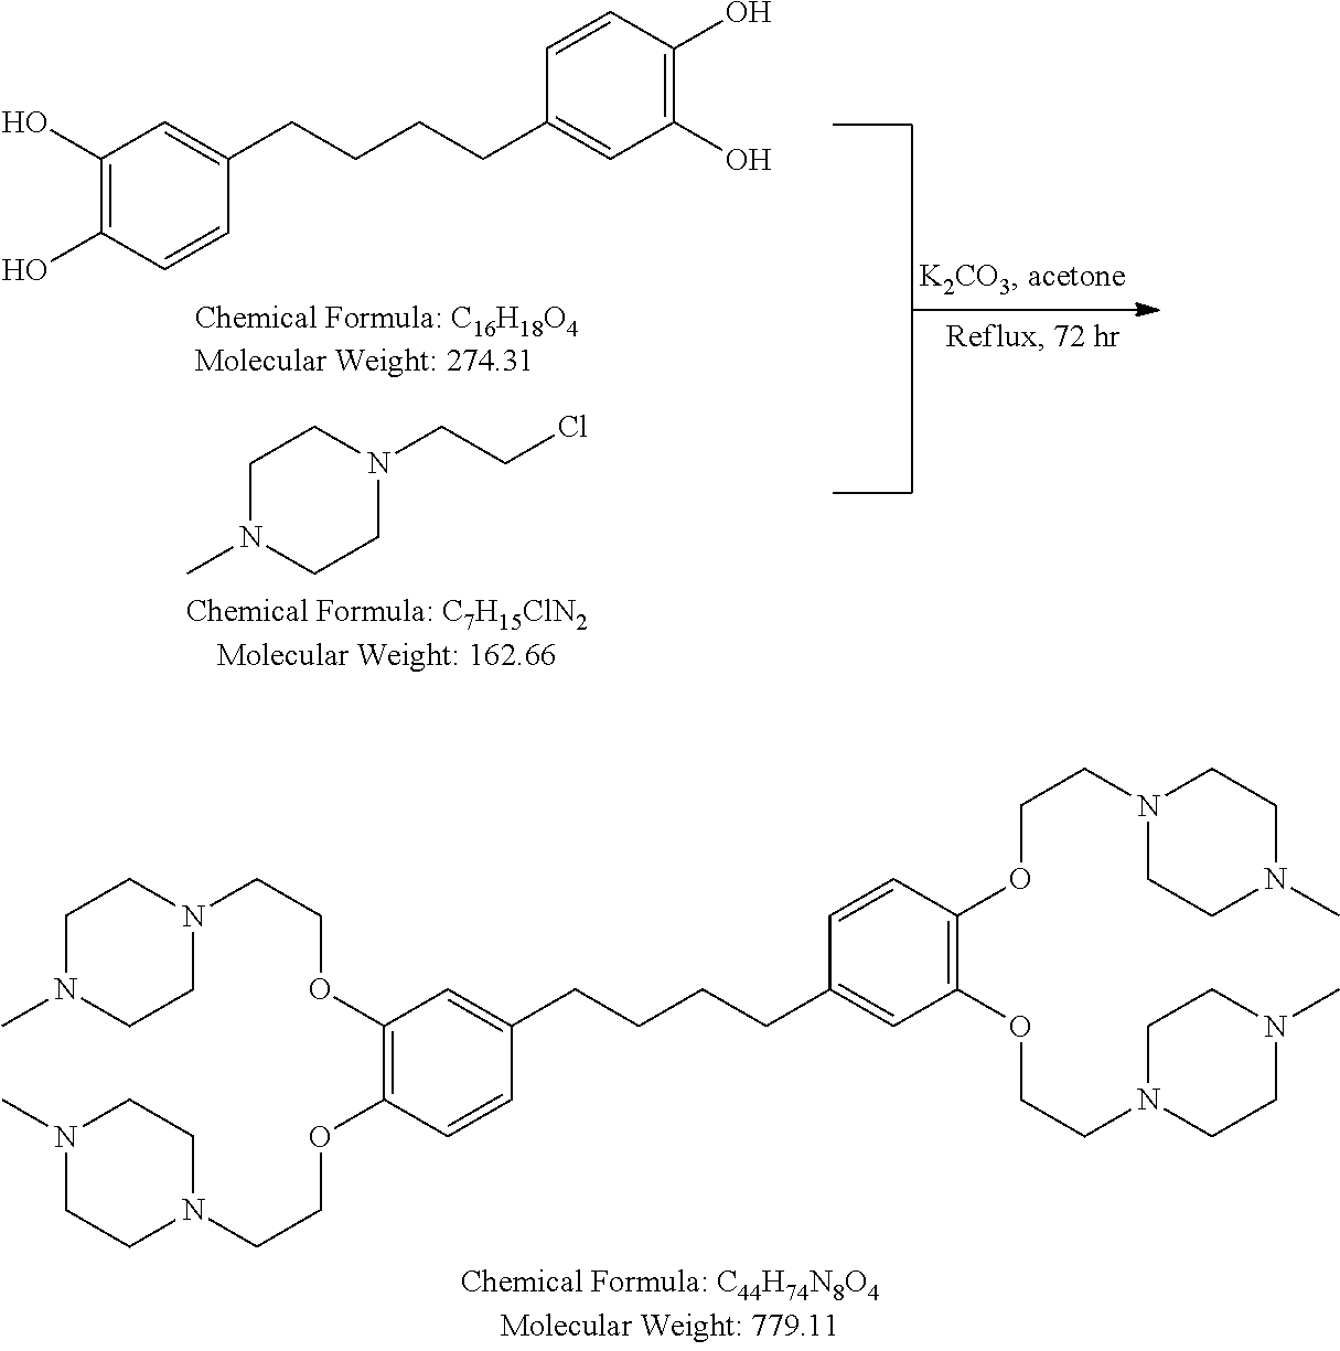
C1(O)=C(O)C=CC(CCCCC2=CC(O)=C(O)C=C2)=C1.C1N(C)CCN(CCCl)C1.C1(OCCN2CCN(C)CC2)=C(OCCN2CCN(C)CC2)C=CC(CCCCC2=CC(OCCN3CCN(C)CC3)=C(OCCN3CCN(C)CC3)C=C2)=C1
